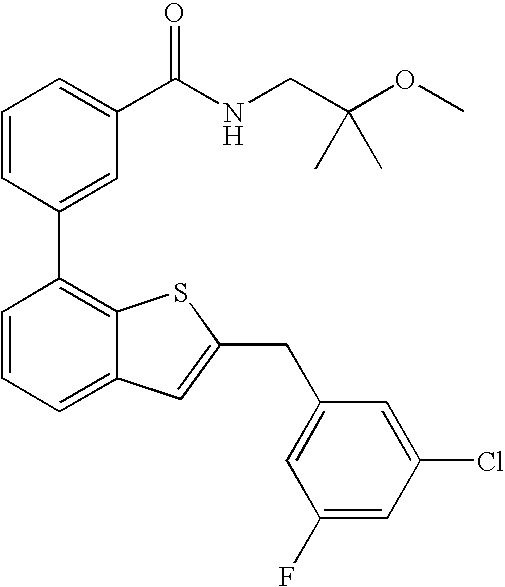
C1=CC(C2=C3C(=CC=C2)C=C(CC2=CC(F)=CC(Cl)=C2)S3)=CC(C(NCC(OC)(C)C)=O)=C1
